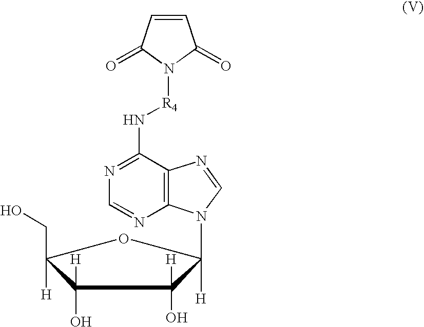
C1=CC(=O)N([R4]NC2=NC=NC3=C2N=CN3C2([H])C(O)([H])C(O)([H])C([H])(CO)O2)C1=O
